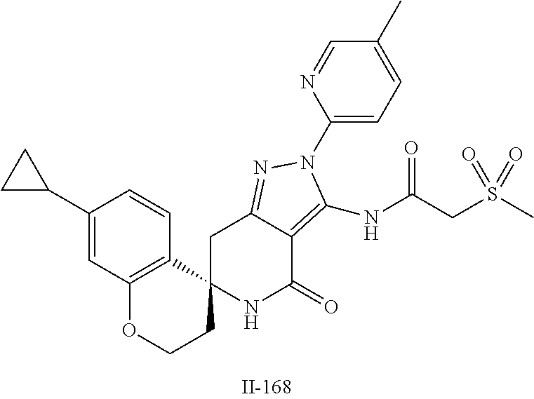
C1C2(NC(=O)C3=C(NC(CS(C)(=O)=O)=O)N(C4=CC=C(C)C=N4)N=C13)CCOC1=C2C=CC(C2CC2)=C1
